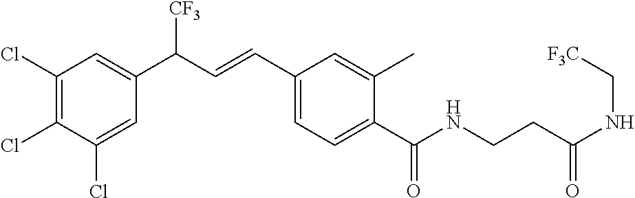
C1(Cl)=C(Cl)C(Cl)=CC(C(C=CC2=CC=C(C(NCCC(=O)NC[F3C])=O)C(C)=C2)[CF3])=C1
